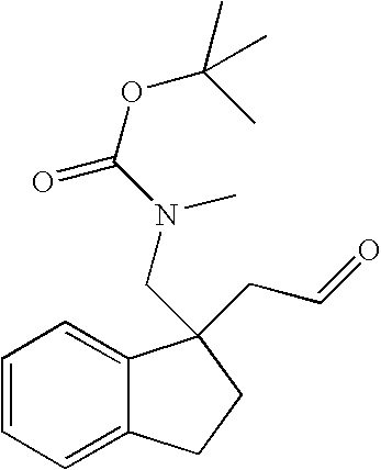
C1=CC=C2C(=C1)C(CC=O)(CN(C(OC(C)(C)C)=O)C)CC2
